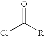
O=C([R])Cl
